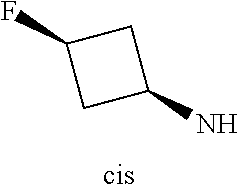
C1C(N)CC1F
